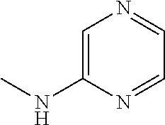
C1=C(NC)N=CC=N1
